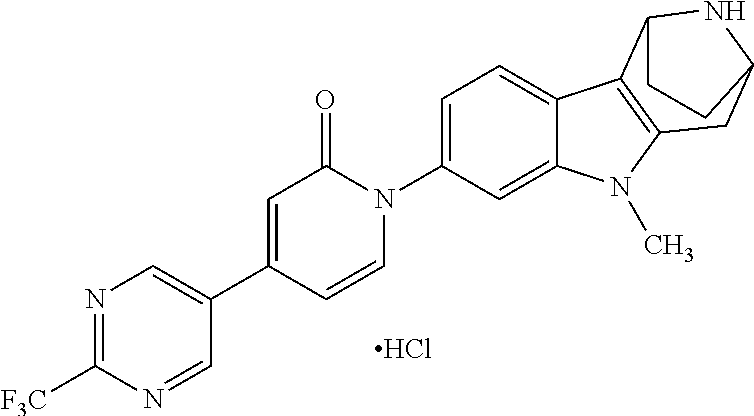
Cl.C1(C2=CC(=O)N(C3=CC=C4C(=C3)N(C)C3=C4C4NC(C3)CC4)C=C2)=CN=C([F3C])N=C1
